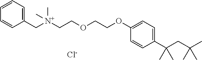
C1(C[N+](CCOCCOC2=CC=C(C(CC(C)(C)C)(C)C)C=C2)(C)C)=CC=CC=C1.[Cl-]
